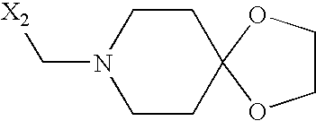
[X2]CN1CCC2(CC1)OCCO2
